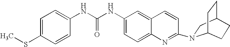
C1(NC(=O)NC2=CC=C(SC)C=C2)=CC=C2C(=C1)C=CC(N1CC3CCC1CC3)=N2
